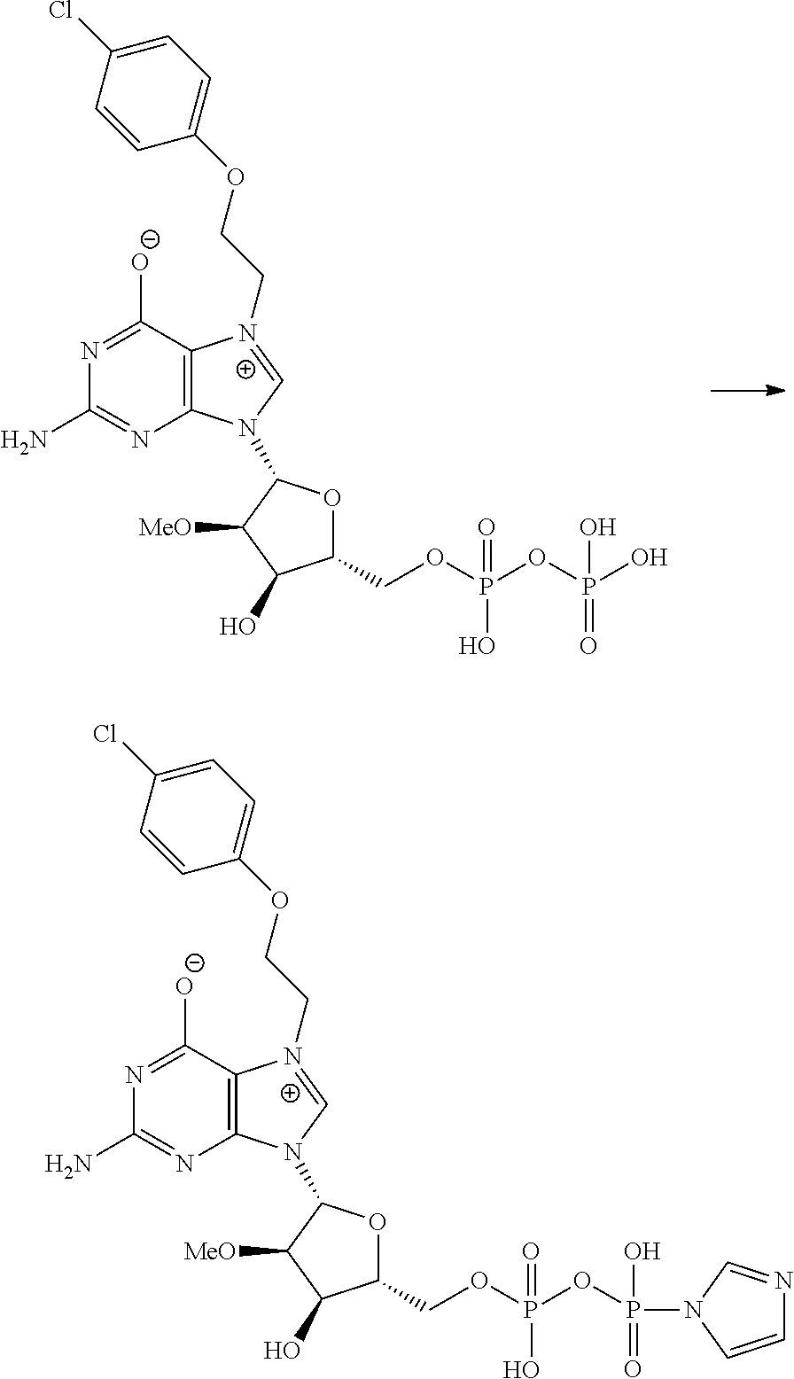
C12=C(C([O-])=NC(N)=N1)[N+](CCOC1=CC=C(Cl)C=C1)=CN2C1OC(COP(O)(=O)OP(O)(O)=O)C(O)C1[MeO].C12=C(C([O-])=NC(N)=N1)[N+](CCOC1=CC=C(Cl)C=C1)=CN2C1OC(COP(O)(=O)OP(N2C=CN=C2)(O)=O)C(O)C1[MeO]
